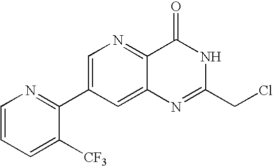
C1=CC=C([CF3])C(C2=CN=C3C(=C2)N=C(CCl)NC3=O)=N1
